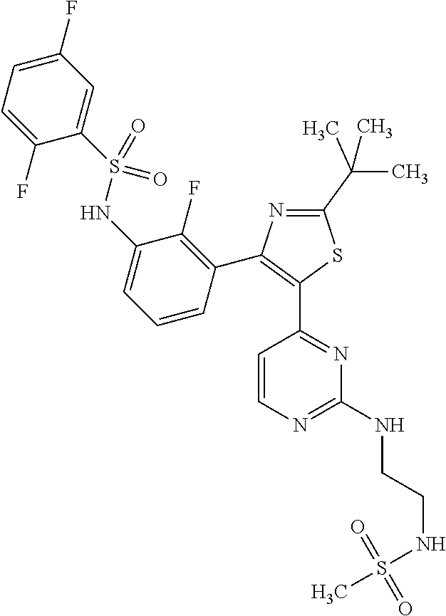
N1=C(C(C)(C)C)SC(C2=NC(NCCNS(=O)(=O)C)=NC=C2)=C1C1=C(F)C(NS(C2=CC(F)=CC=C2F)(=O)=O)=CC=C1
